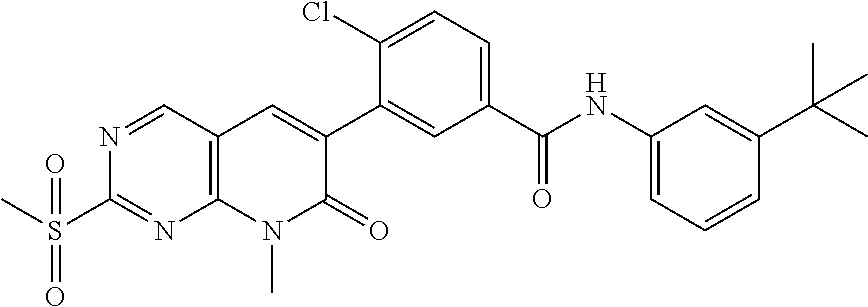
C12=C(C=NC(S(C)(=O)=O)=N1)C=C(C1=CC(C(=O)NC3=CC=CC(C(C)(C)C)=C3)=CC=C1Cl)C(=O)N2C
